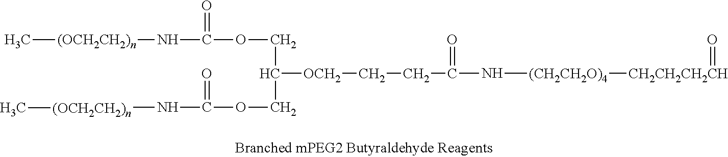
C[(OCH2CH2)n]NC(=O)OCC(COC(=O)N[(OCH2CH2)n]C)[OCH2]CCC(=O)N[(CH2CH2O)4][CH2CH2CH2CH]=O
